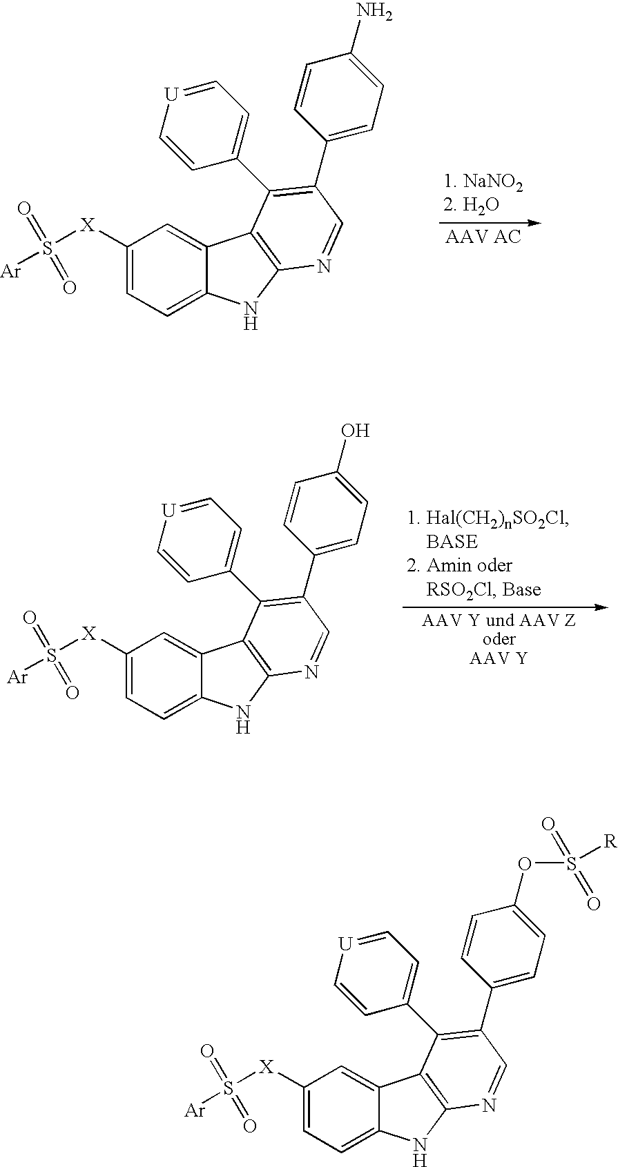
C1([X]S([Ar])(=O)=O)=CC=C2C(=C1)C1=C(N2)N=CC(C2=CC=C(N)C=C2)=C1C1=CC=[U]C=C1.C1([X]S([Ar])(=O)=O)=CC=C2C(=C1)C1=C(N2)N=CC(C2=CC=C(O)C=C2)=C1C1=CC=[U]C=C1.C1([X]S([Ar])(=O)=O)=CC=C2C(=C1)C1=C(N2)N=CC(C2=CC=C(OS(=O)(=O)[R])C=C2)=C1C1=CC=[U]C=C1
